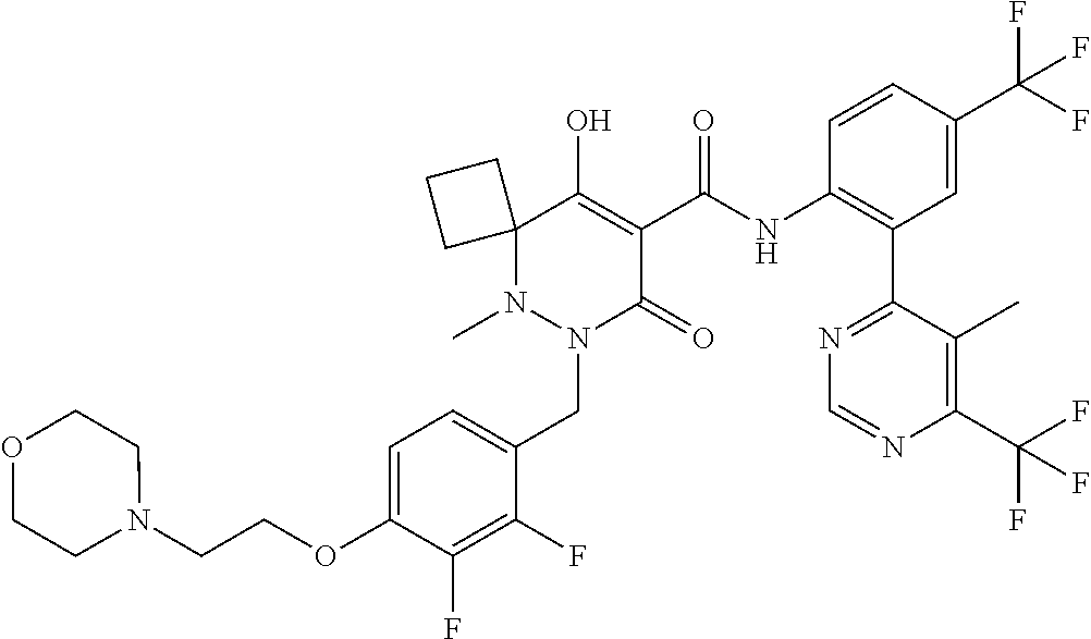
C1=C(OCCN2CCOCC2)C(F)=C(F)C(CN2C(=O)C(C(=O)NC3=C(C4=NC=NC(C(F)(F)F)=C4C)C=C(C(F)(F)F)C=C3)=C(O)C3(N2C)CCC3)=C1
